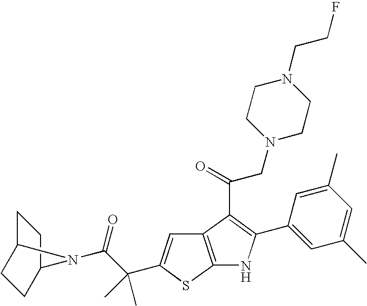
C1C2CCC(C1)N2C(C(C)(C)C1=CC2=C(S1)NC(C1=CC(C)=CC(C)=C1)=C2C(CN1CCN(CCF)CC1)=O)=O
